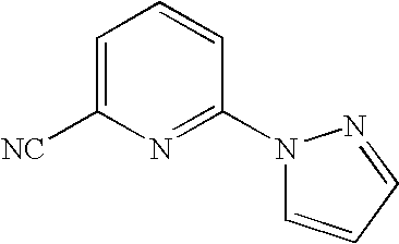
C1=C([NC])N=C(N2C=CC=N2)C=C1
